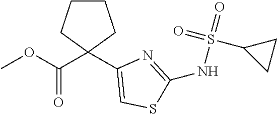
COC(C1(C2=CSC(NS(C3CC3)(=O)=O)=N2)CCCC1)=O
